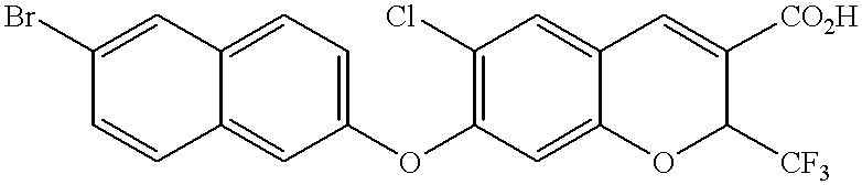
C1(Br)=CC2=CC=C(OC3=C(Cl)C=C4C(=C3)OC([CF3])C([CO2H])=C4)C=C2C=C1
